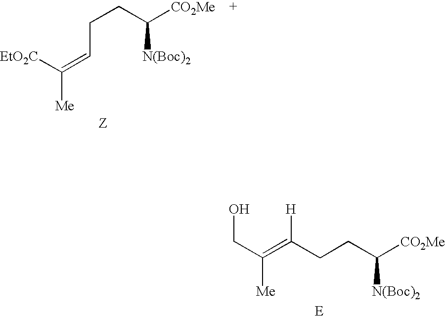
[EtO2C]C(=CCCC([CO2Me])[N(Boc)2])[Me].C(C([Me])=C([H])CCC([CO2Me])[N(Boc)2])O
